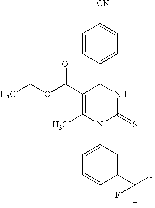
C1=CC(C2C(C(OCC)=O)=C(C)N(C3=CC=CC(C(F)(F)F)=C3)C(=S)N2)=CC=C1[CN]
